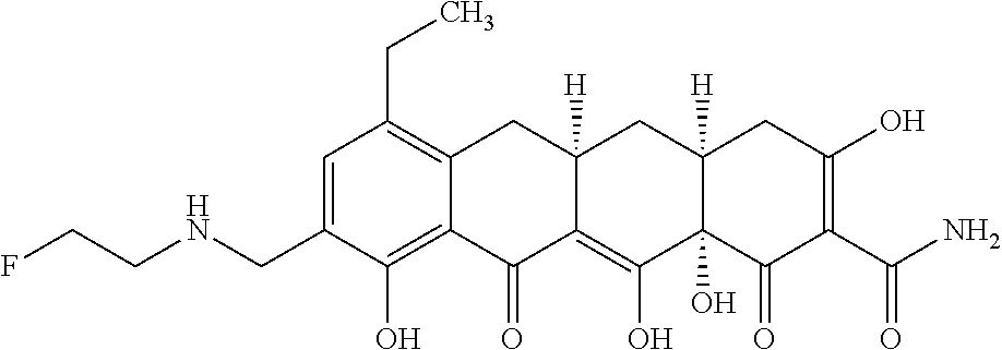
C1=C(CNCCF)C(O)=C2C(=C1CC)CC1([H])C(=C(O)C3(O)C([H])(C1)CC(O)=C(C(N)=O)C3=O)C2=O
